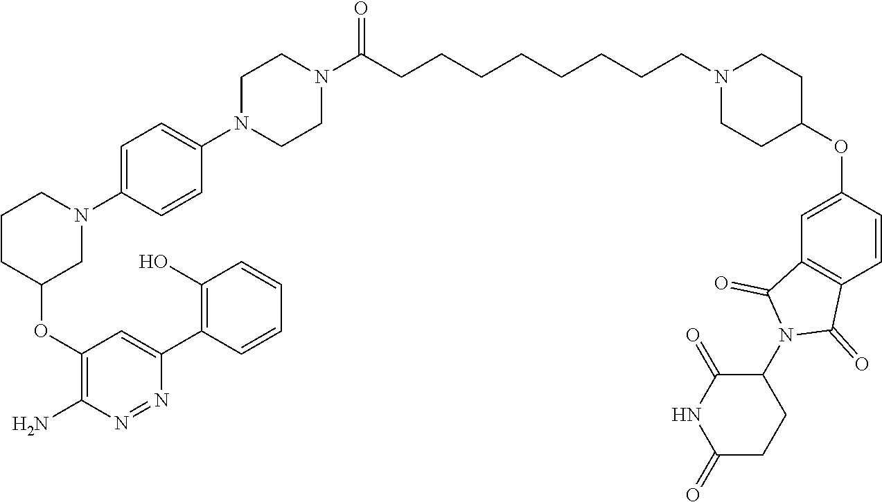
C1CC(OC2=C(N)N=NC(C3=C(O)C=CC=C3)=C2)CN(C2=CC=C(N3CCN(C(CCCCCCCCN4CCC(OC5=CC6=C(C=C5)C(=O)N(C5C(=O)NC(=O)CC5)C6=O)CC4)=O)CC3)C=C2)C1
